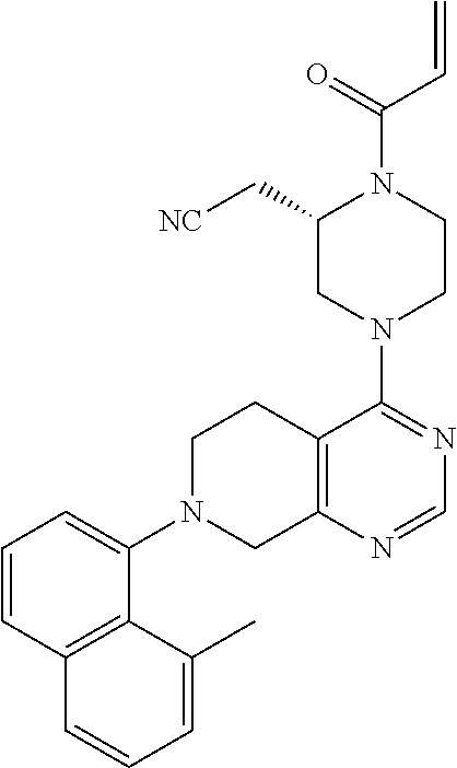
N1(C2=CC=CC3=C2C(C)=CC=C3)CC2=C(CC1)C(N1CCN(C(C=C)=O)C(C[NC])C1)=NC=N2
